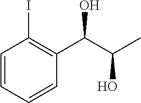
C1=CC(I)=C(C(C(C)O)O)C=C1
